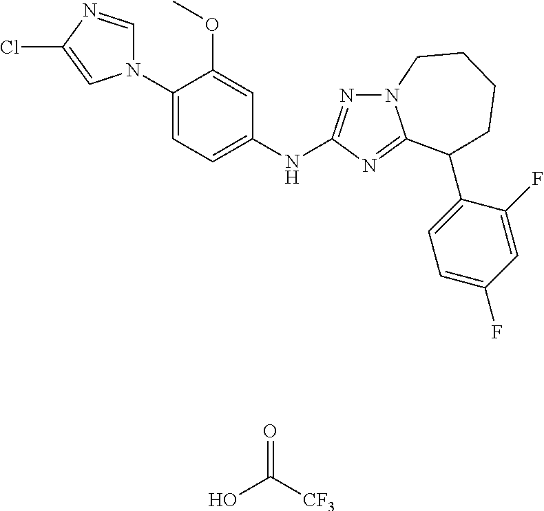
C1(N2C=NC(Cl)=C2)=CC=C(NC2=NN3C(=N2)C(C2=CC=C(F)C=C2F)CCCC3)C=C1OC.O=C([CF3])O
